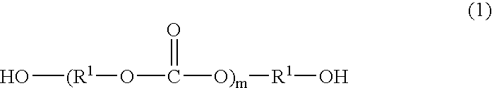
O[(R1]OC([O)m][R1]O)=O
